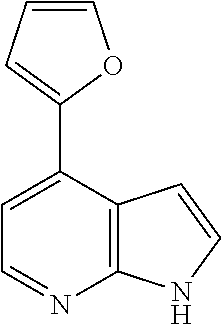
C12=C(C(C3=CC=CO3)=CC=N1)C=CN2
